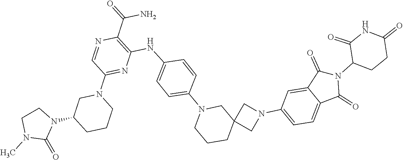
C1=CC(N2CCCC3(C2)CN(C2=CC=C4C(=C2)C(=O)N(C2C(=O)NC(=O)CC2)C4=O)C3)=CC=C1NC1=C(C(N)=O)N=CC(N2CC(N3CCN(C)C3=O)CCC2)=N1
